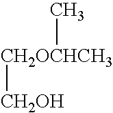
[CH2OCHCH3]([CH2OH])C
